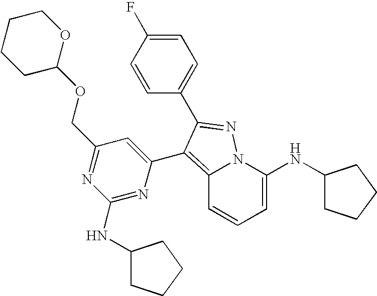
C12=C(C3=CC(COC4OCCCC4)=NC(NC4CCCC4)=N3)C(C3=CC=C(F)C=C3)=NN1C(NC1CCCC1)=CC=C2
